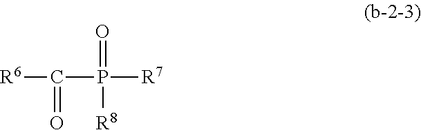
[R6]C(P([R7])(=O)[R8])=O
